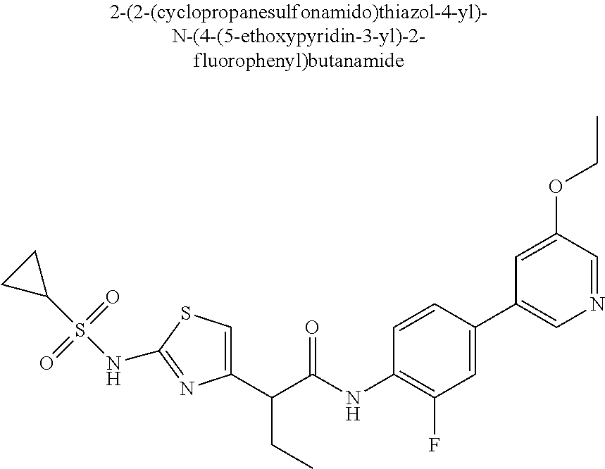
C1(C(C(NC2=C(F)C=C(C3=CN=CC(OCC)=C3)C=C2)=O)CC)=CSC(NS(C2CC2)(=O)=O)=N1
